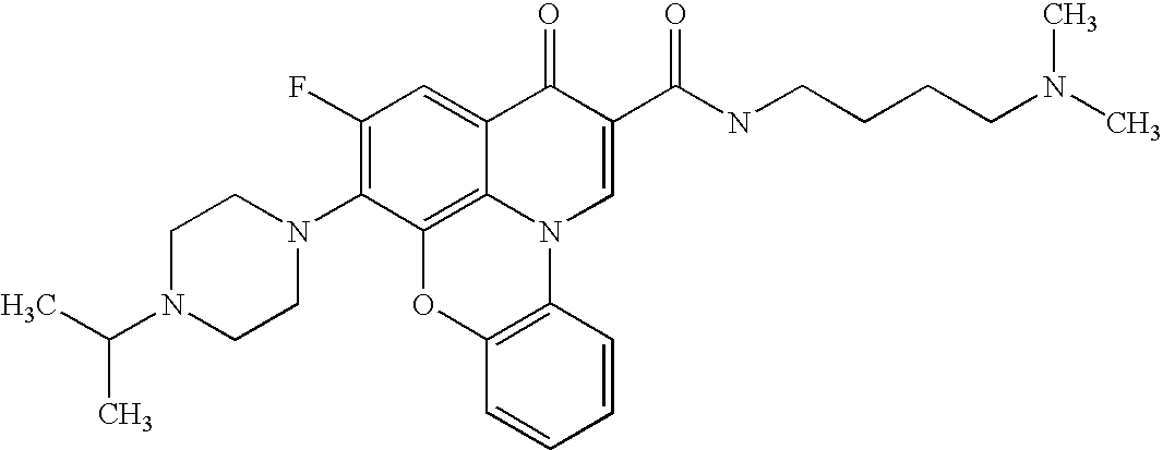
C1(F)=C(N2CCN(C(C)C)CC2)C2=C3C(=C1)C(=O)C(C(NCCCCN(C)C)=O)=CN3C1=C(O2)C=CC=C1
